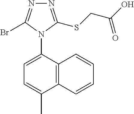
C12=C(C(N3C(Br)=NN=C3SCC(O)=O)=CC=C1C)C=CC=C2
